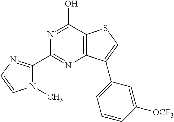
C1(C2=NC=CN2C)=NC2=C(C(O)=N1)SC=C2C1=CC=CC([OCF3])=C1
